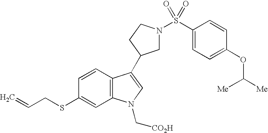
C1N(S(C2=CC=C(OC([Me])[Me])C=C2)(=O)=O)CCC1C1=CN(C[CO2H])C2=C1C=CC(SCC=C)=C2
